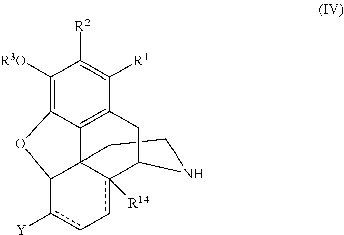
C1CNC2c3([R14])c-cc([Y])C4C13C1=C(C([R1])=C([R2])C([R3O])=C1O4)C2
